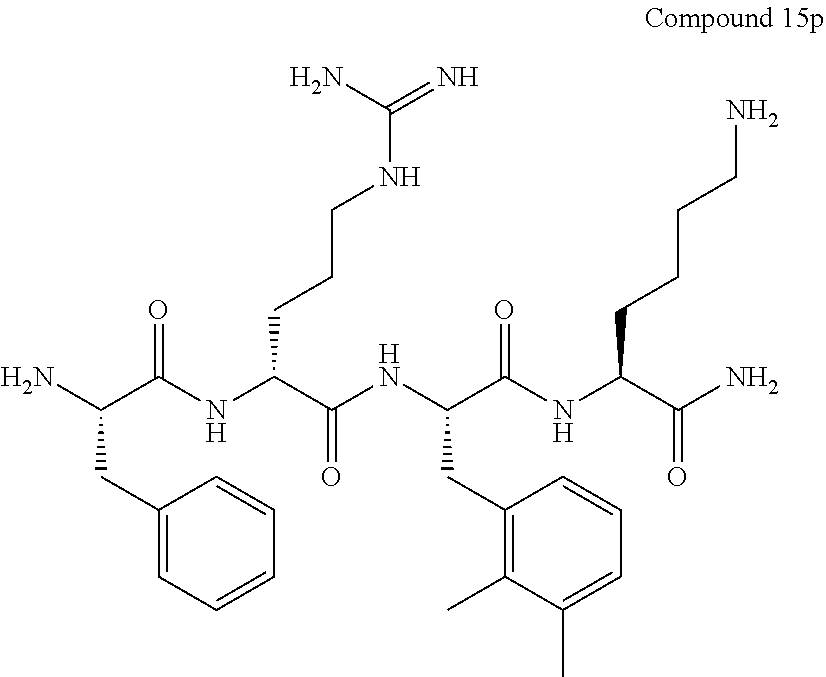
NC(C(NC(C(NC(C(NC(C(N)=O)CCCCN)=O)CC1=C(C)C(C)=CC=C1)=O)CCCNC(N)=N)=O)CC1=CC=CC=C1
